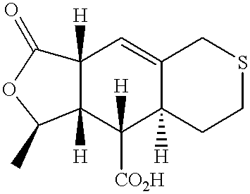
C12([H])C([H])(C([CO2H])([H])C3([H])C(=C1)CSCC3)C(C)OC2=O
